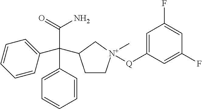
C1=CC(C(C(=O)N)(C2=CC=CC=C2)C2CC[N+](C)([Q]C3=CC(F)=CC(F)=C3)C2)=CC=C1
